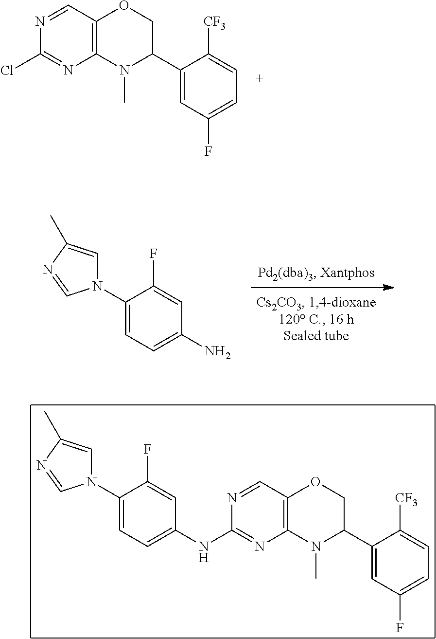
N1=CC2=C(N=C1NC1=CC=C(N3C=C(C)N=C3)C(F)=C1)N(C)C(C1=CC(F)=CC=C1[CF3])CO2.C1(Cl)=NC2=C(OCC(C3=CC(F)=CC=C3[CF3])N2C)C=N1.NC1=CC=C(N2C=C(C)N=C2)C(F)=C1
